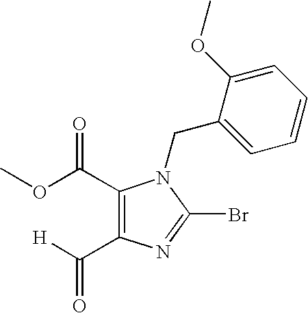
C1(C(OC)=O)=C(C([H])=O)N=C(Br)N1CC1=CC=CC=C1OC
